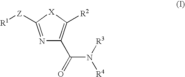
[R1][Z]C1=NC(C(=O)N([R3])[R4])=C([R2])[X]1
